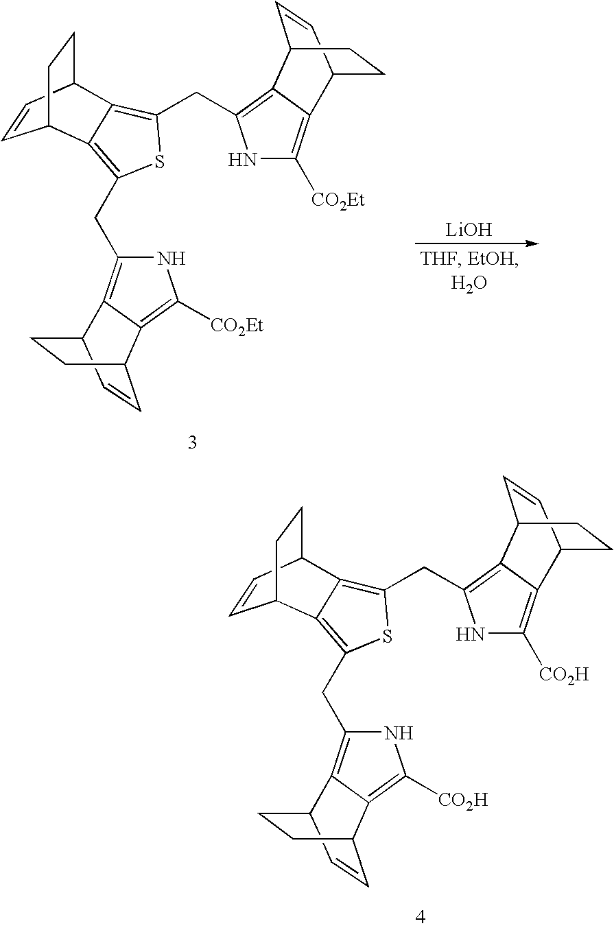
C1=CC2CCC1C1=C(CC3=C4C(=C([CO2H])N3)C3C=CC4CC3)SC(CC3=C4C(=C([CO2H])N3)C3CCC4C=C3)=C21.C1=CC2CCC1C1=C(CC3=C4C(=C([CO2Et])N3)C3C=CC4CC3)SC(CC3=C4C(=C([CO2Et])N3)C3CCC4C=C3)=C21.[LiOH]
